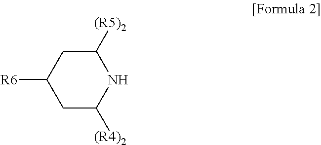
C1([(R5)2])CC([R6])CC([(R4)2])N1
